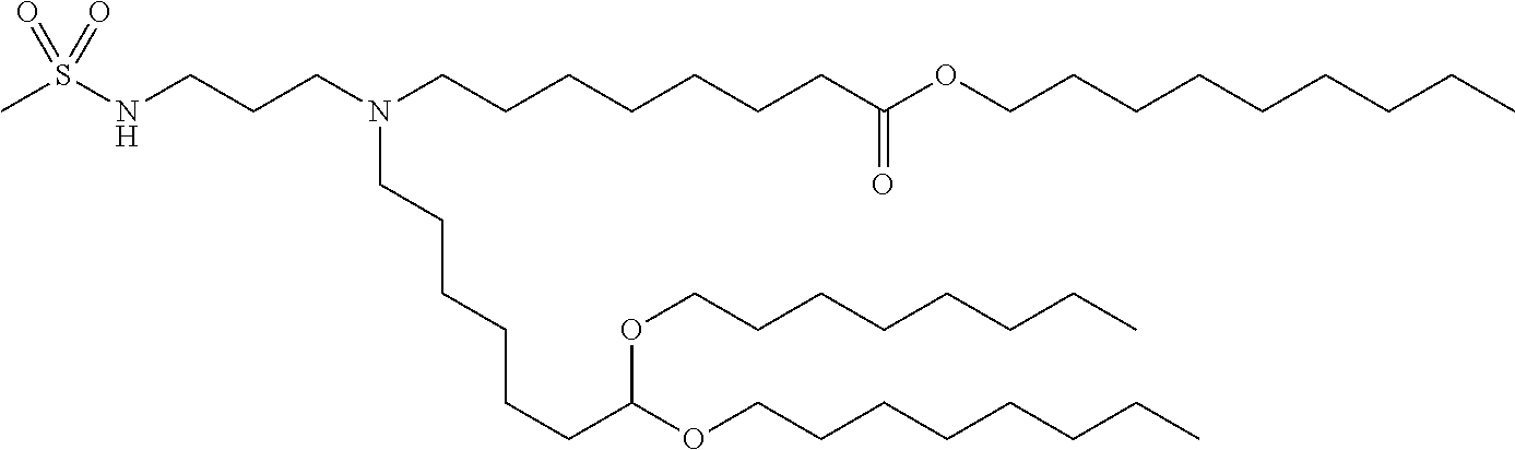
C(CCN(CCCCCCCC(OCCCCCCCCC)=O)CCCCCCC(OCCCCCCCC)OCCCCCCCC)NS(C)(=O)=O
